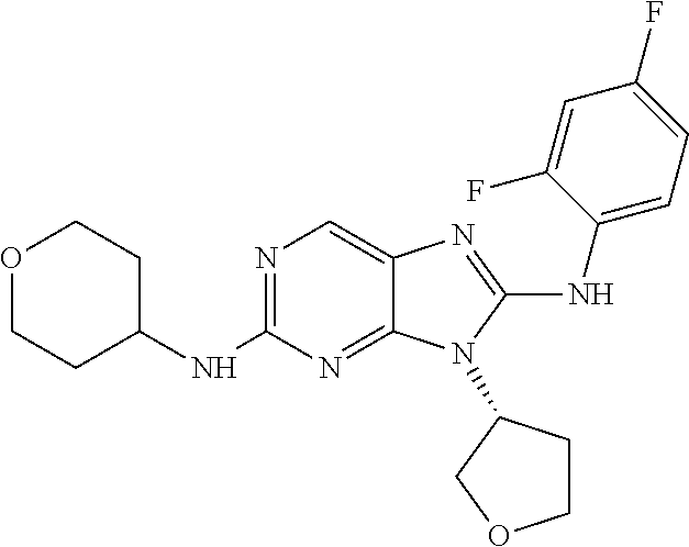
C1(NC2=NC=C3C(=N2)N(C2CCOC2)C(NC2=CC=C(F)C=C2F)=N3)CCOCC1
